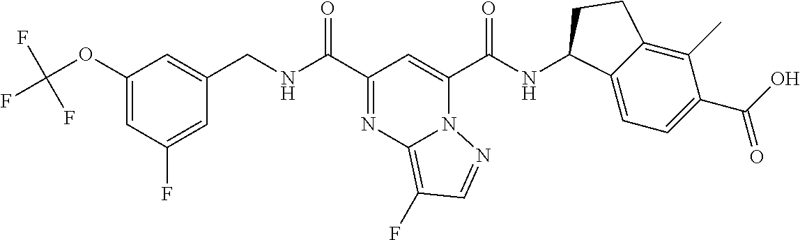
C(NC(C1=NC2=C(F)C=NN2C(C(NC2C3=CC=C(C(O)=O)C(C)=C3CC2)=O)=C1)=O)C1=CC(OC(F)(F)F)=CC(F)=C1
